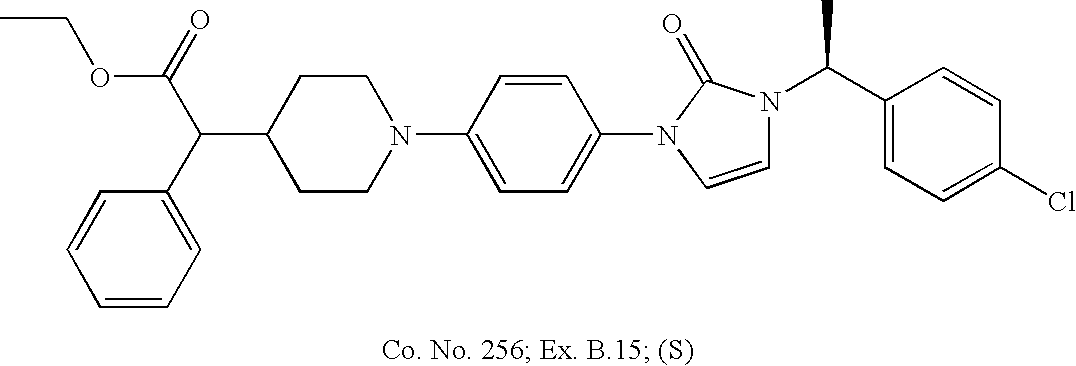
C1(C(C2=CC=CC=C2)C(=O)OCC)CCN(C2=CC=C(N3C=CN(C(C4=CC=C(Cl)C=C4)C)C3=O)C=C2)CC1
